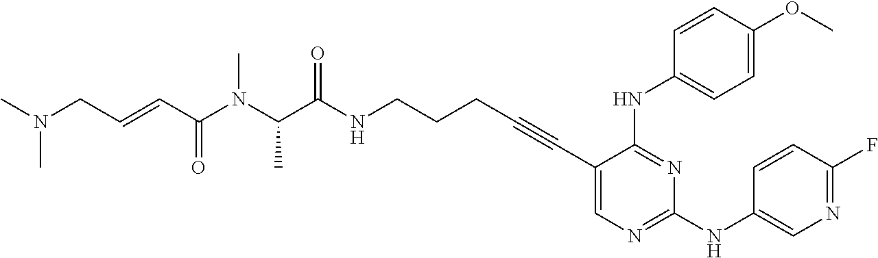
C1(C#CCCCNC(C(N(C(C=CCN(C)C)=O)C)C)=O)=CN=C(NC2=CN=C(F)C=C2)N=C1NC1=CC=C(OC)C=C1
